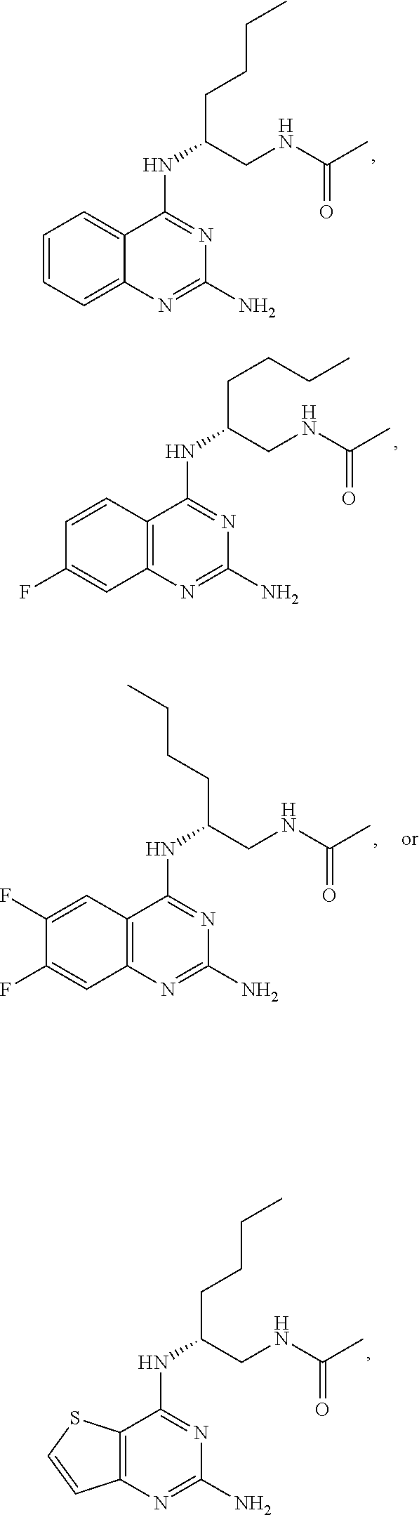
C1=CC=C2C(=C1)C(NC(CCCC)CNC(C)=O)=NC(N)=N2.C1=CC2=C(C=C1F)N=C(N)N=C2NC(CCCC)CNC(C)=O.C1(F)=CC2=C(C=C1F)C(NC(CCCC)CNC(C)=O)=NC(N)=N2.C12=C(C(NC(CCCC)CNC(C)=O)=NC(N)=N1)SC=C2
